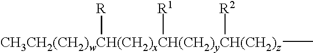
[CH3CH2(CH2)wCH(CH2)xCH(CH2)yCH(CH2)z](C)([R2])([R1])[R]
